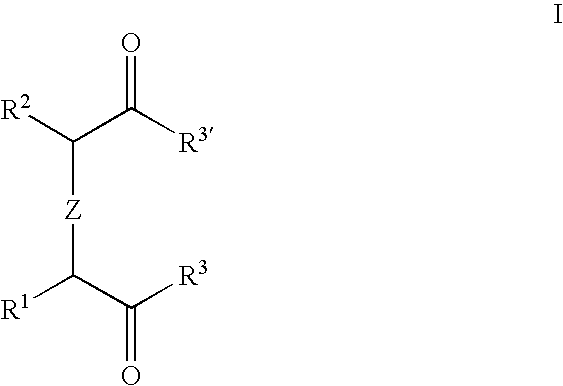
[R2]C(C([R3])=O)[Z]C([R1])C([R3])=O
